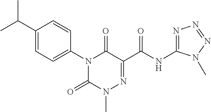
N1(C2=CC=C(C(C)C)C=C2)C(=O)N(C)N=C(C(NC2=NN=NN2C)=O)C1=O
